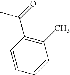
CC(=O)C1=C(C)C=CC=C1
